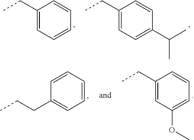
C1(CC)=CC=CC=C1.C1(CC)=CC=C(C(C)C)C=C1.C1=CC=CC=C1CCC.C1=CC=C(OC)C=C1CC
